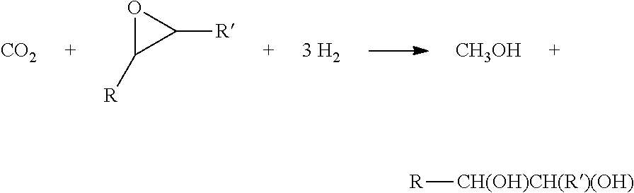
[CO2].O1C([R])C1[R].[CH3OH].[R][CH(OH)CH(R)(OH)]
